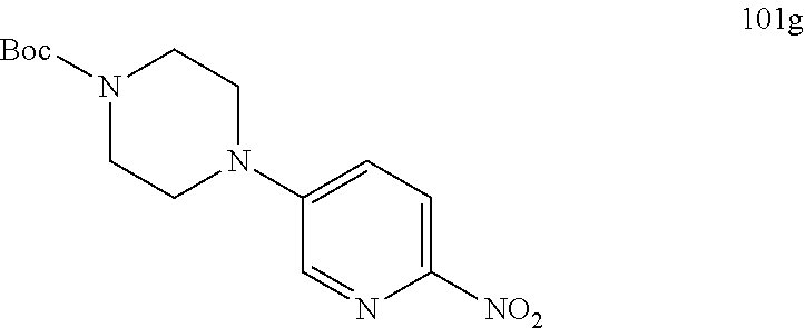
C1([NO2])=CC=C(N2CCN([Boc])CC2)C=N1
